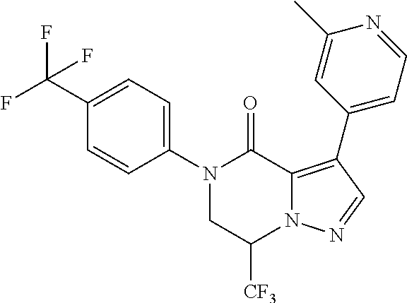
C1(C(F)(F)F)=CC=C(N2CC([CF3])N3C(=C(C4=CC=NC(C)=C4)C=N3)C2=O)C=C1
